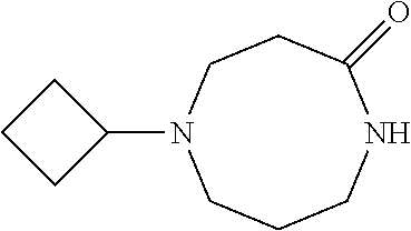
C1CCC1N1CCCNC(=O)CC1
